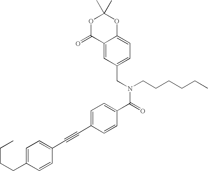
C1=C(CCCC)C=CC(C#CC2=CC=C(C(=O)N(CC3=CC=C4C(=C3)C(=O)OC(C)(C)O4)CCCCCC)C=C2)=C1
